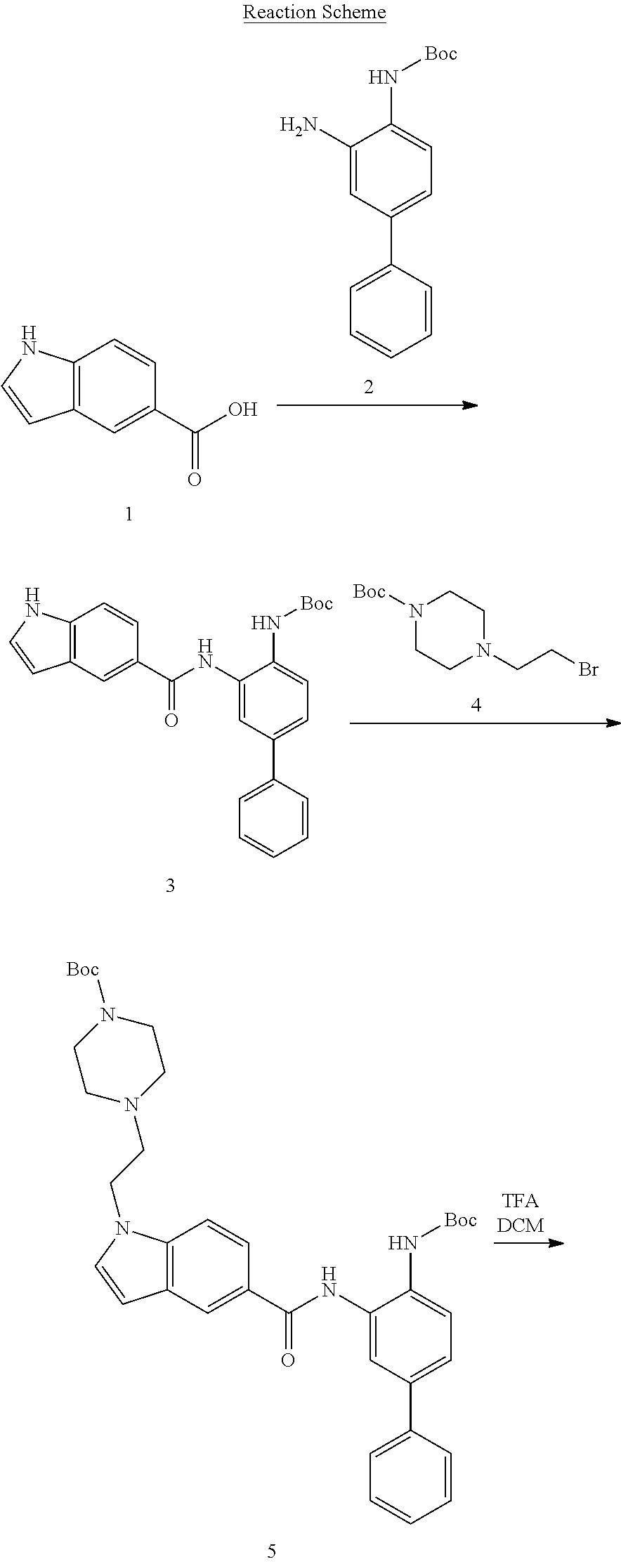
C12=C(C=C(C(=O)O)C=C1)C=CN2.NC1=CC(C2=CC=CC=C2)=CC=C1N[Boc].N1([Boc])CCN(CCBr)CC1.C12=C(C=C(C(=O)NC3=CC(C4=CC=CC=C4)=CC=C3N[Boc])C=C1)C=CN2.C12=C(C=C(C(=O)NC3=CC(C4=CC=CC=C4)=CC=C3N[Boc])C=C1)C=CN2CCN1CCN([Boc])CC1
